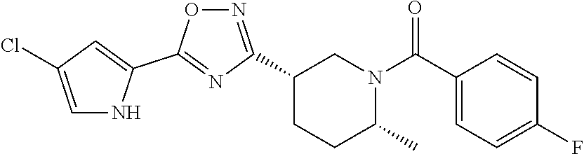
C1(C2=NOC(C3=CC(Cl)=CN3)=N2)CCC(C)N(C(C2=CC=C(F)C=C2)=O)C1
